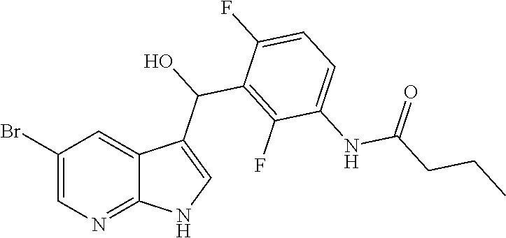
C1(Br)=CN=C2C(=C1)C(C(C1=C(F)C(NC(CCC)=O)=CC=C1F)O)=CN2
